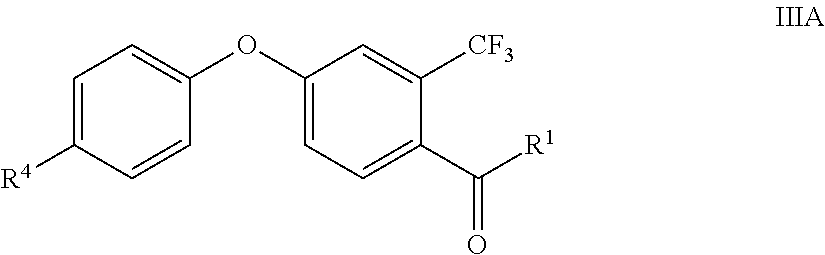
C1=C([R4])C=CC(OC2=CC=C(C([R1])=O)C([CF3])=C2)=C1
